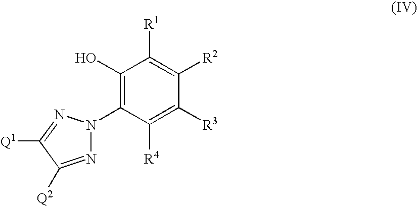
C1(O)=C(N2N=C([Q2])C([Q1])=N2)C([R4])=C([R3])C([R2])=C1[R1]
